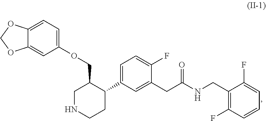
C1NCCC(C2=CC=C(F)C(CC(NCC3=C(F)C=CC=C3F)=O)=C2)C1COC1=CC=C2C(=C1)OCO2
